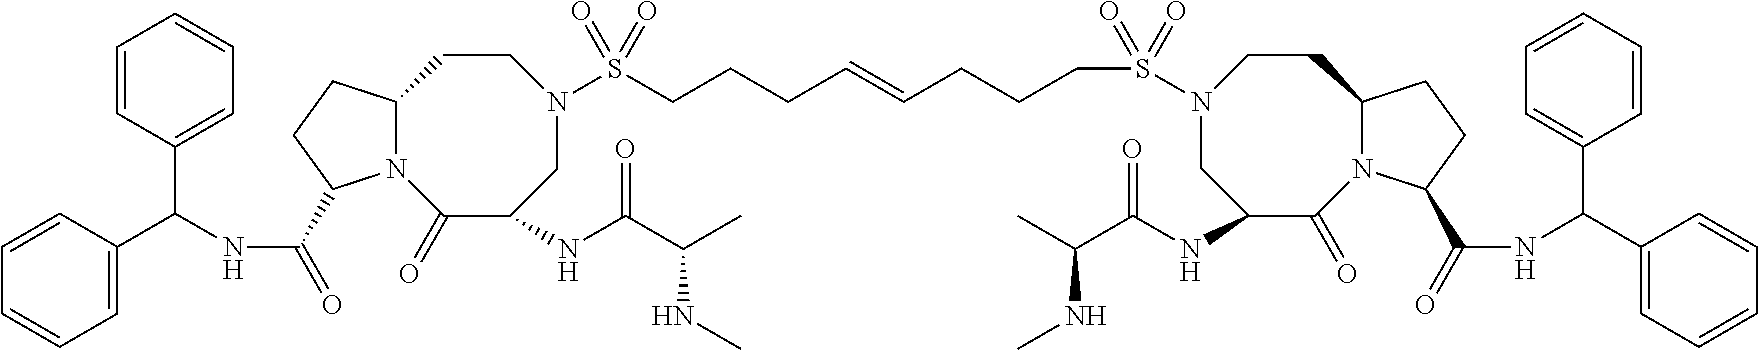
C1=CC(C(NC(=O)C2N3C(CC2)CCN(S(CCCC=CCCCS(N2CC(NC(C(C)NC)=O)C(=O)N4C(CC2)CCC4C(=O)NC(C2=CC=CC=C2)C2=CC=CC=C2)(=O)=O)(=O)=O)CC(NC(C(C)NC)=O)C3=O)C2=CC=CC=C2)=CC=C1
